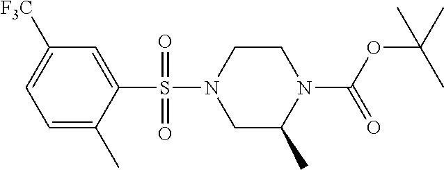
C1=C(C)C(S(N2CC(C)N(C(OC(C)(C)C)=O)CC2)(=O)=O)=CC([F3C])=C1
